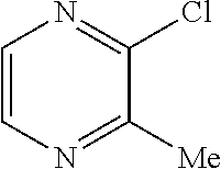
C1=CN=C([Me])C(Cl)=N1
